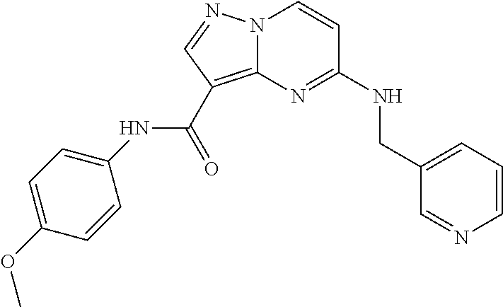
C1=CC=C(CNC2=NC3=C(C(NC4=CC=C(OC)C=C4)=O)C=NN3C=C2)C=N1
